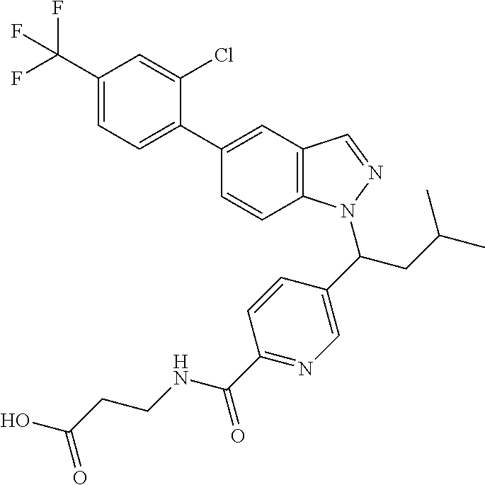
C1(C2=CC3=C(C=C2)N(C(CC(C)C)C2=CN=C(C(NCCC(O)=O)=O)C=C2)N=C3)=CC=C(C(F)(F)F)C=C1Cl
